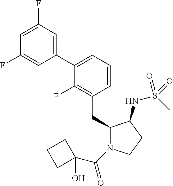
C1(CC2N(C(=O)C3(O)CCC3)CCC2NS(C)(=O)=O)=C(F)C(C2=CC(F)=CC(F)=C2)=CC=C1
